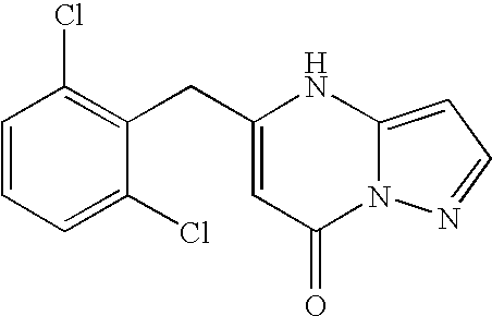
C1(CC2=CC(=O)N3C(=CC=N3)N2)=C(Cl)C=CC=C1Cl
